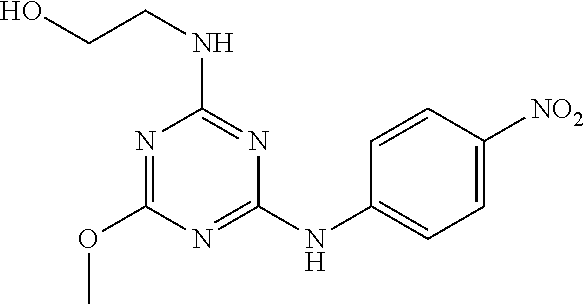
N1=C(NC2=CC=C([NO2])C=C2)N=C(NCCO)N=C1OC
